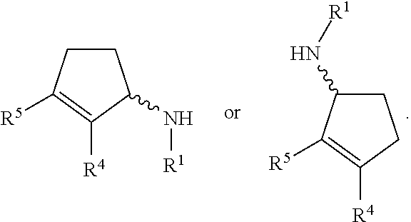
C1CC([R5])=C([R4])C1N[R1].C1C(N[R1])C([R5])=C([R4])C1
